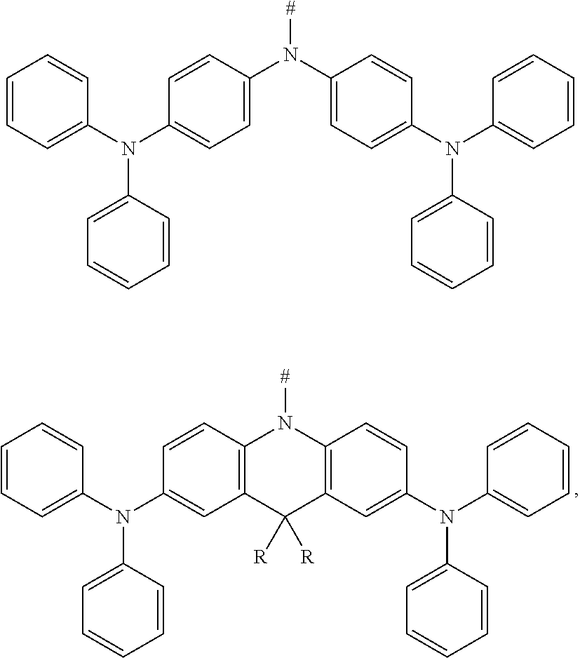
C1=CC=C(N(C2=CC3=C(C=C2)N([#])C2=C(C=C(N(C4=CC=CC=C4)C4=CC=CC=C4)C=C2)C3([R])[R])C2=CC=CC=C2)C=C1.C1=CC=C(N(C2=CC=C(N(C3=CC=C(N(C4=CC=CC=C4)C4=CC=CC=C4)C=C3)[#])C=C2)C2=CC=CC=C2)C=C1
